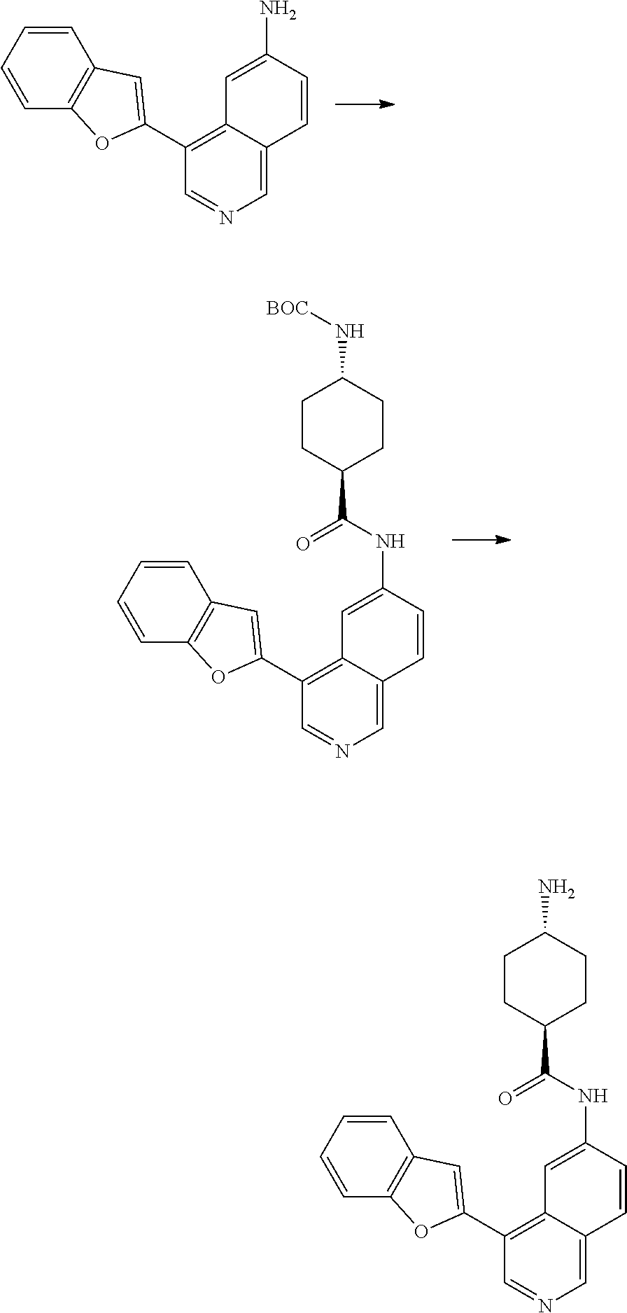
C1=CC2=C(C=C1)C=C(C1=C3C(=CN=C1)C=CC(N)=C3)O2.C1=CC2=C(C=C1)C=C(C1=C3C(=CN=C1)C=CC(NC(C1CCC(N[BOC])CC1)=O)=C3)O2.C1=CC2=C(C=C1)C=C(C1=C3C(=CN=C1)C=CC(NC(C1CCC(N)CC1)=O)=C3)O2
